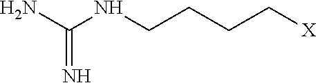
NC(NCCCC[X])=N
